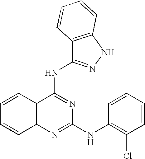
C1=CC2=C(C=C1)N=C(NC1=C(Cl)C=CC=C1)N=C2NC1=NNC2=C1C=CC=C2
